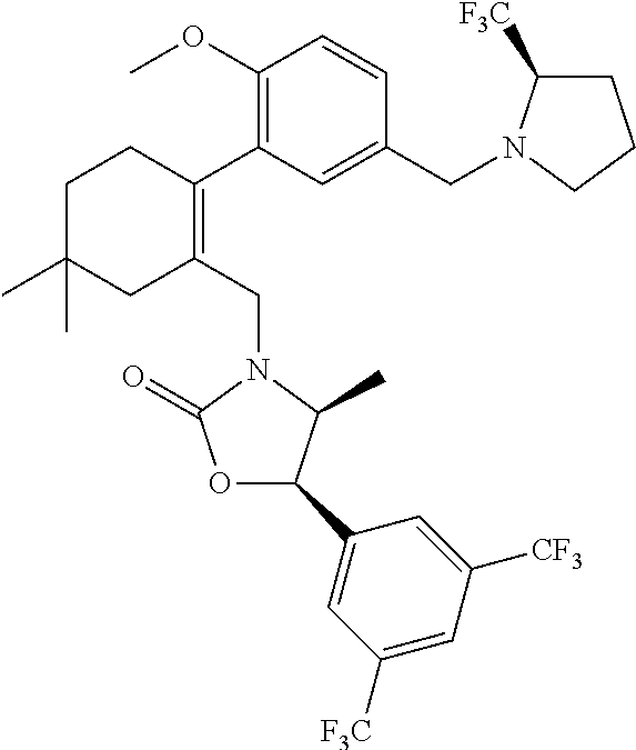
C1(OC)=C(C2=C(CN3C(=O)OC(C4=CC([F3C])=CC([CF3])=C4)C3C)CC(C)(C)CC2)C=C(CN2C([F3C])CCC2)C=C1
